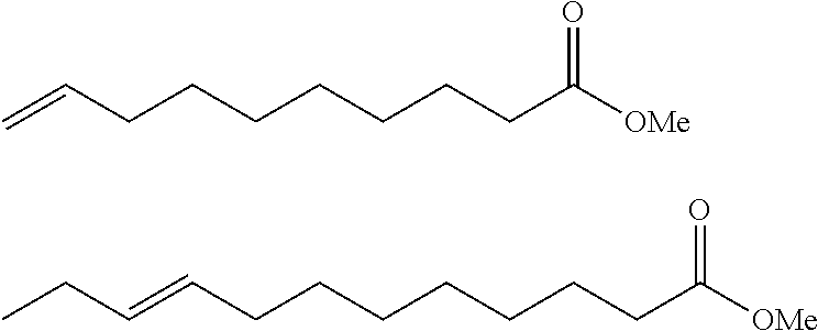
C=CCCCCCCCC([OMe])=O.C(CCCCCCCC([OMe])=O)=CCC
